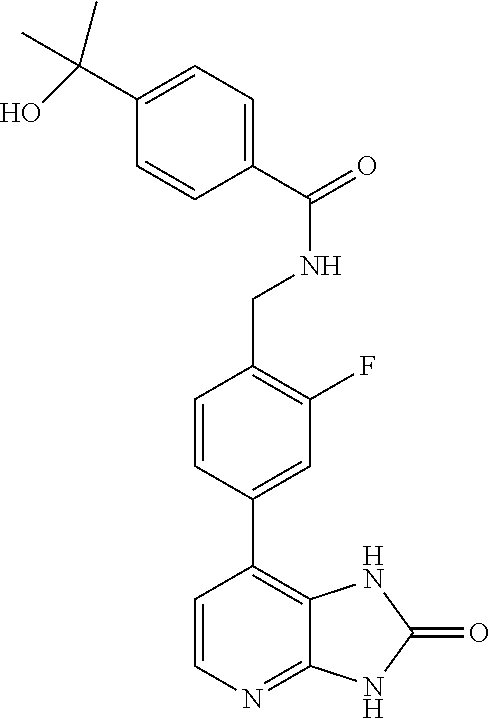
C1=C(C2=C3C(=NC=C2)NC(=O)N3)C=CC(CNC(=O)C2=CC=C(C(O)(C)C)C=C2)=C1F
